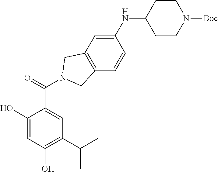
C1(O)=CC(O)=C(C(C)C)C=C1C(=O)N1CC2=C(C=CC(NC3CCN([Boc])CC3)=C2)C1
